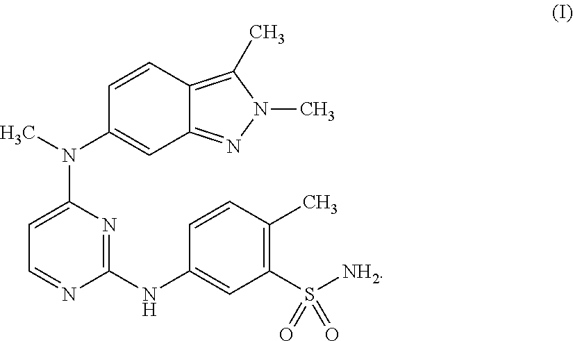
C1=NC(NC2=CC(S([NH2])(=O)=O)=C(C)C=C2)=NC(N(C)C2=CC3=NN(C)C(C)=C3C=C2)=C1
